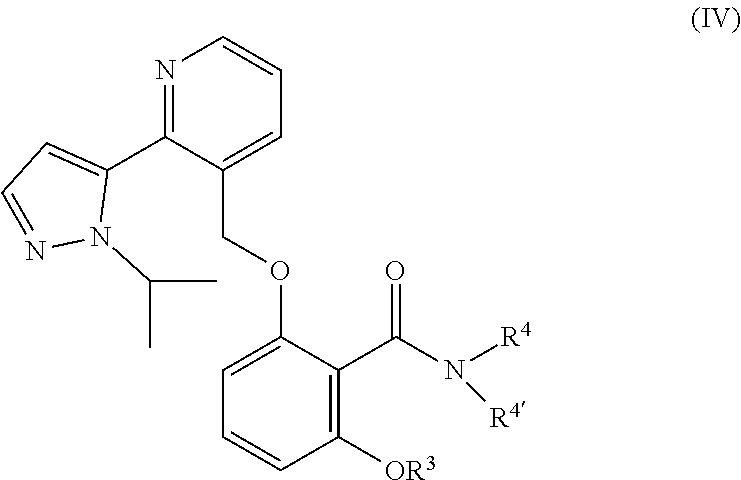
[R4]N([R4])C(C1=C([OR3])C=CC=C1OCC1=CC=CN=C1C1=CC=NN1C(C)C)=O
